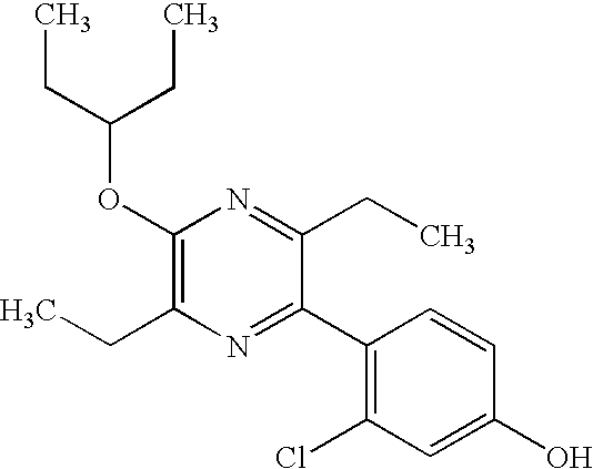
C1(OC(CC)CC)=C(CC)N=C(C2=C(Cl)C=C(O)C=C2)C(CC)=N1
